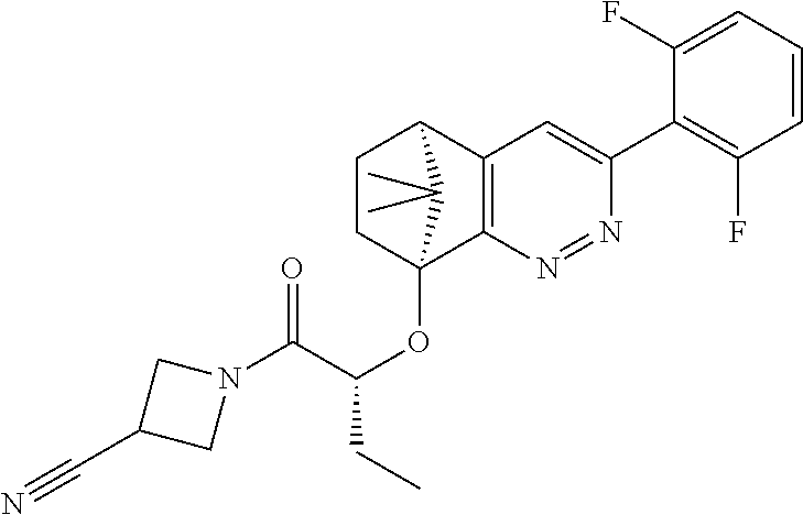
C1CC2(OC(C(N3CC(C#N)C3)=O)CC)C3=C(C1C2(C)C)C=C(C1=C(F)C=CC=C1F)N=N3
